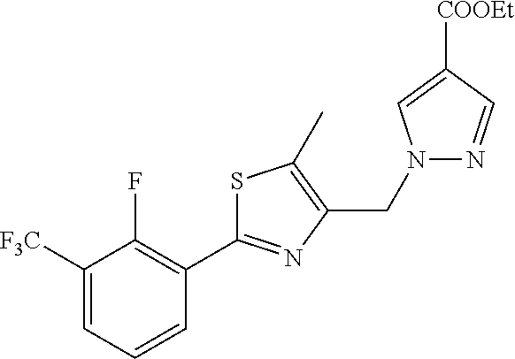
C1([F3C])=CC=CC(C2=NC(CN3N=CC([COOEt])=C3)=C(C)S2)=C1F
